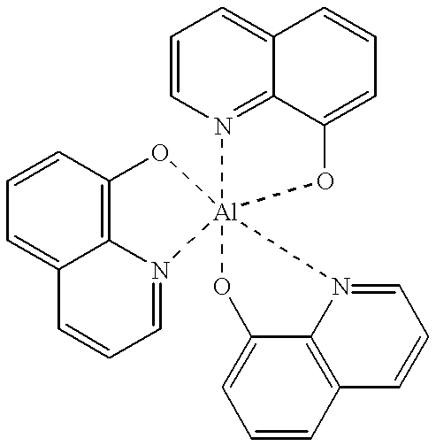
C1=CC2=C3C(=C1)C=CC=N3[Al]1(N3=CC=CC4=C3C(OC)=CC=C4)(O2)N2=C3C(=CC=C2)C=CC=C3O1
